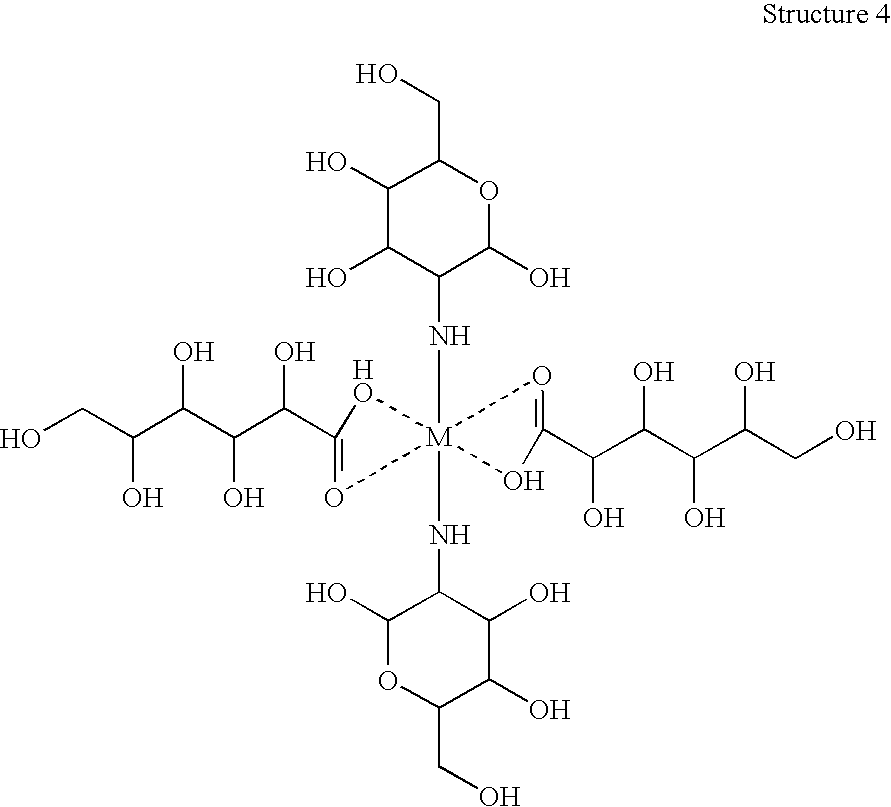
C1(O)C(O)C(N[M]23(NC4C(O)OC(CO)C(O)C4O)(OC(C(C(C(C(CO)O)O)O)O)=O2)O=C(C(C(C(C(CO)O)O)O)O)O3)C(O)OC1CO
